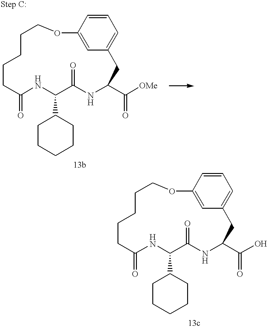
C1CC(=O)NC(C2CCCCC2)C(=O)NC(C([OMe])=O)CC2=CC=CC(=C2)OCCC1.C1CC(=O)NC(C2CCCCC2)C(=O)NC(C(O)=O)CC2=CC=CC(=C2)OCCC1
